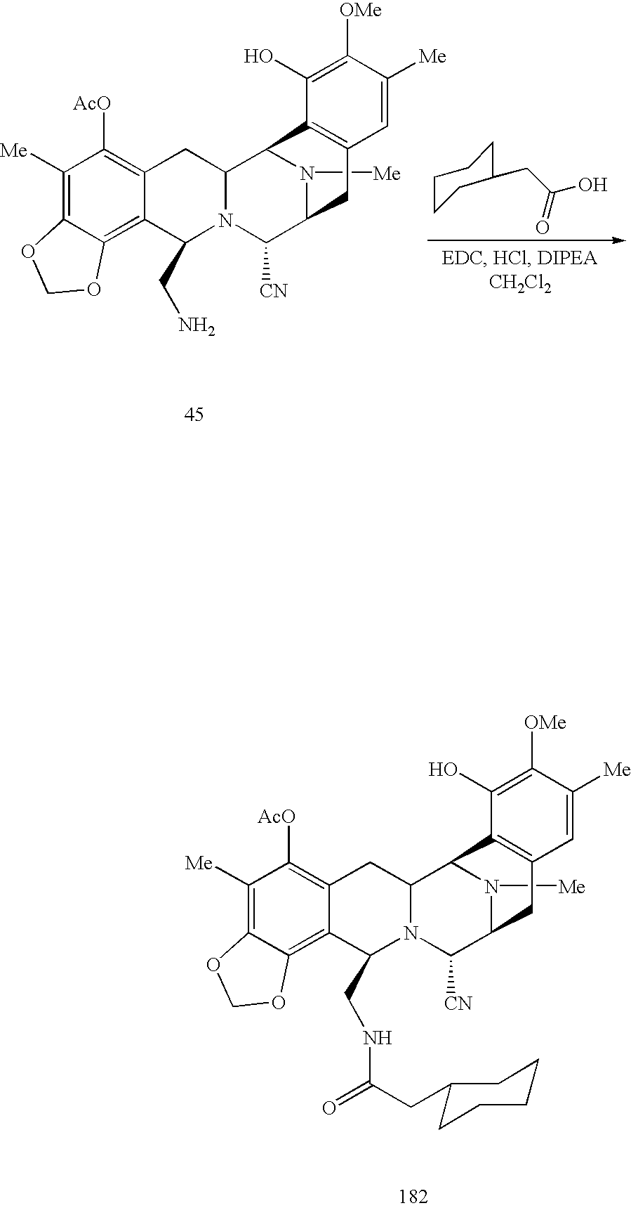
C1([AcO])=C2C(=C3C(=C1[Me])OCO3)C(CN)N1C(C2)C2N([Me])C(C1[CN])CC1=C2C(O)=C([OMe])C([Me])=C1.C1(CC(O)=O)CCCCC1.C1([AcO])=C2C(=C3C(=C1[Me])OCO3)C(CNC(CC1CCCCC1)=O)N1C(C2)C2N([Me])C(C1[CN])CC1=C2C(O)=C([OMe])C([Me])=C1
